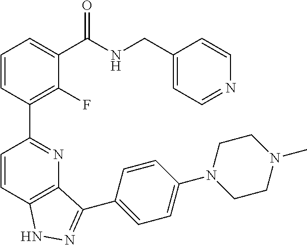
C1=CC2=C(N=C1C1=C(F)C(C(NCC3=CC=NC=C3)=O)=CC=C1)C(C1=CC=C(N3CCN(C)CC3)C=C1)=NN2
